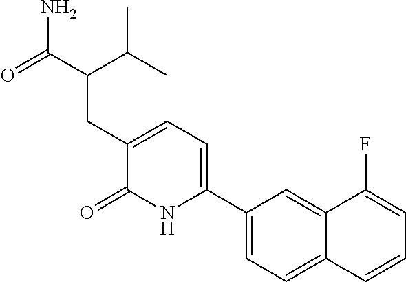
O=C1C(CC(C(C)C)C(N)=O)=CC=C(C2=CC=C3C(=C2)C(F)=CC=C3)N1
